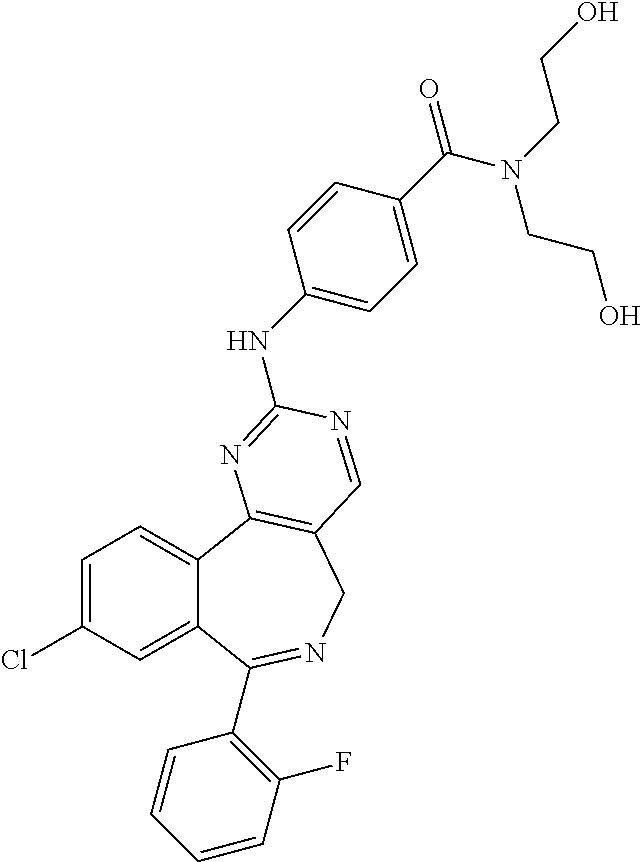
C1=C(Cl)C=C2C(=C1)C1=C(CN=C2C2=C(F)C=CC=C2)C=NC(NC2=CC=C(C(N(CCO)CCO)=O)C=C2)=N1
